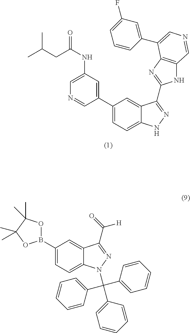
C1(C2=CC=C3C(=C2)C(C2=NC4=C(N2)C=NC=C4C2=CC(F)=CC=C2)=NN3)=CC(NC(=O)CC(C)C)=CN=C1.B1(C2=CC=C3C(=C2)C(C([H])=O)=NN3C(C2=CC=CC=C2)(C2=CC=CC=C2)C2=CC=CC=C2)OC(C)(C)C(C)(C)O1
